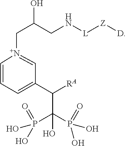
C(C(CN[L][Z][D])O)[N+]1=CC(C(C(P(=O)(O)O)(P(=O)(O)O)O)[RA])=CC=C1
